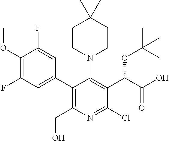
C1(C2=C(CO)N=C(Cl)C(C(C(O)=O)OC(C)(C)C)=C2N2CCC(C)(C)CC2)=CC(F)=C(OC)C(F)=C1
